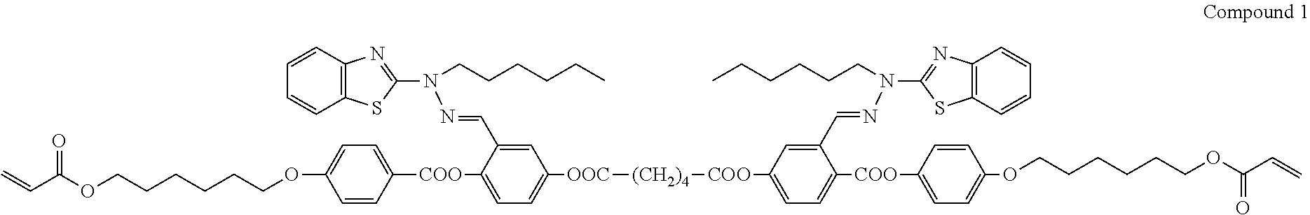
C=CC(OCCCCCCOC1=CC=C([COO]C2=CC=C([OOC][(CH2)4][COO]C3=CC=C([COO]C4=CC=C(OCCCCCCOC(C=C)=O)C=C4)C(C=NN(C4=NC5=C(S4)C=CC=C5)CCCCCC)=C3)C=C2C=NN(C2=NC3=C(S2)C=CC=C3)CCCCCC)C=C1)=O
